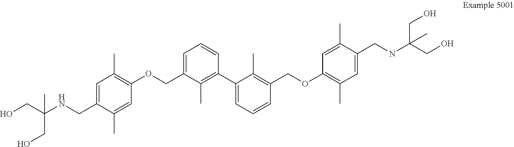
C(C(NCC1=CC(C)=C(OCC2=CC=CC(C3=CC=CC(COC4=C(C)C=C(CNC(CO)(CO)C)C(C)=C4)=C3C)=C2C)C=C1C)(C)CO)O
